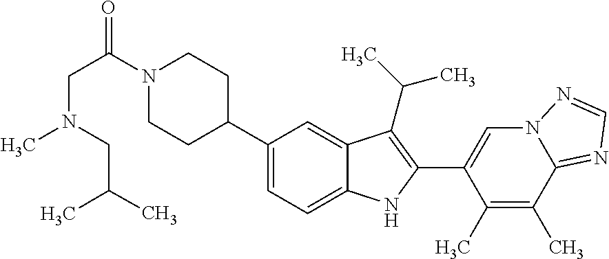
N1(C(CN(C)CC(C)C)=O)CCC(C2=CC=C3C(=C2)C(C(C)C)=C(C2=CN4C(=NC=N4)C(C)=C2C)N3)CC1
